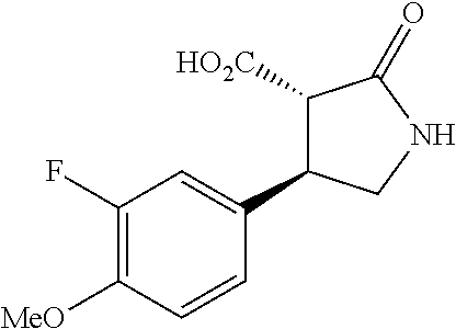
C1([HO2C])C(C2=CC(F)=C([MeO])C=C2)CNC1=O
